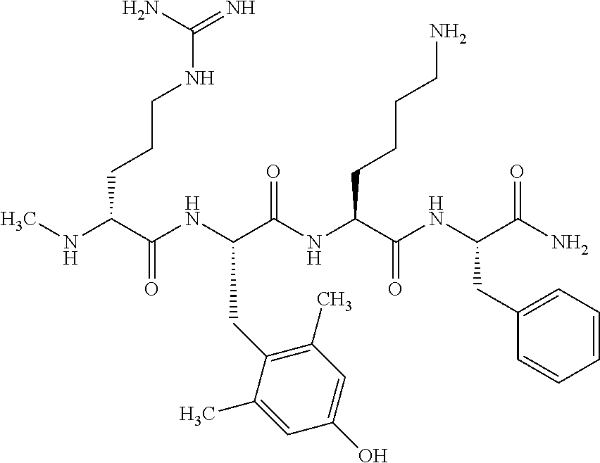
N(C(C(NC(C(NC(C(NC(C(N)=O)CC1=CC=CC=C1)=O)CCCCN)=O)CC1=C(C)C=C(O)C=C1C)=O)CCCNC(=N)N)C
